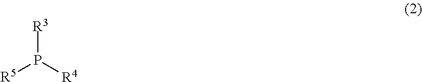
P([R5])([R4])[R3]
